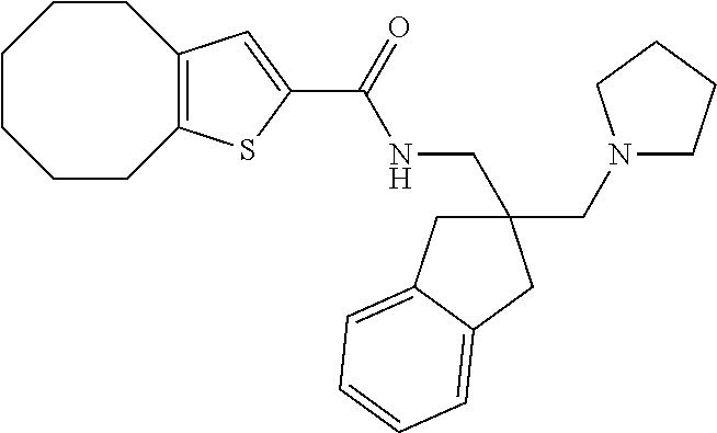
C1CCCC2=C(CC1)C=C(C(NCC1(CN3CCCC3)CC3=CC=CC=C3C1)=O)S2
